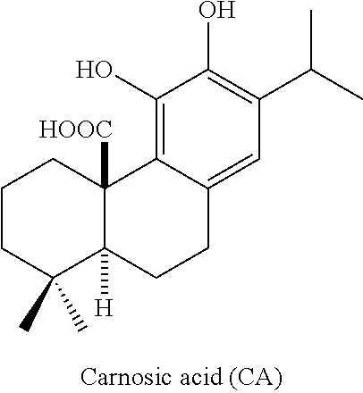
C1CC(C)(C)C2([H])C([HOOC])(C1)C1=C(O)C(O)=C(C(C)C)C=C1CC2
